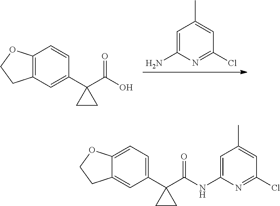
ClC1=NC(N)=CC(C)=C1.C12=C(C=C(C3(C(O)=O)CC3)C=C1)CCO2.C1(C2(C(NC3=CC(C)=CC(Cl)=N3)=O)CC2)=CC=C2C(=C1)CCO2
